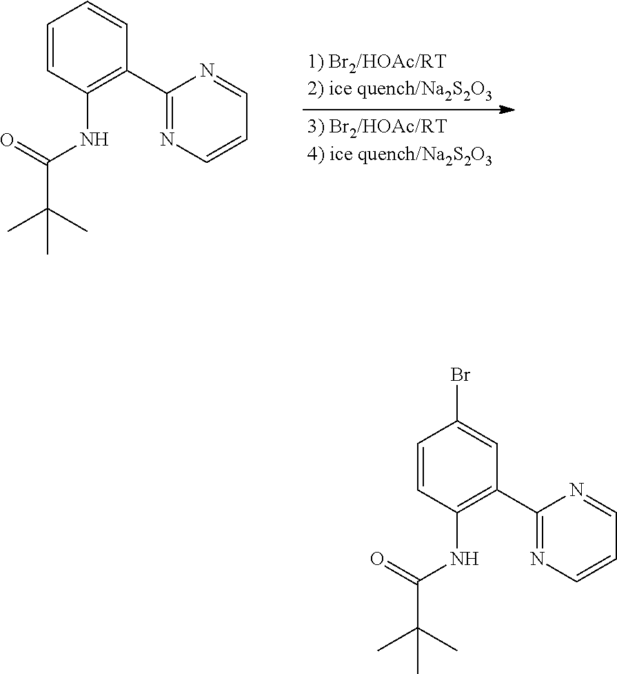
C1=CC(NC(C(C)(C)C)=O)=C(C2=NC=CC=N2)C=C1Br.C1=CC(NC(C(C)(C)C)=O)=C(C2=NC=CC=N2)C=C1
